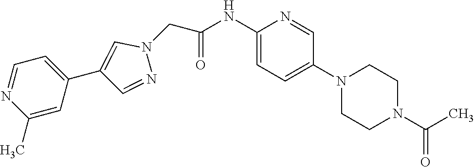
C1(NC(CN2C=C(C3=CC=NC(C)=C3)C=N2)=O)=CC=C(N2CCN(C(C)=O)CC2)C=N1
